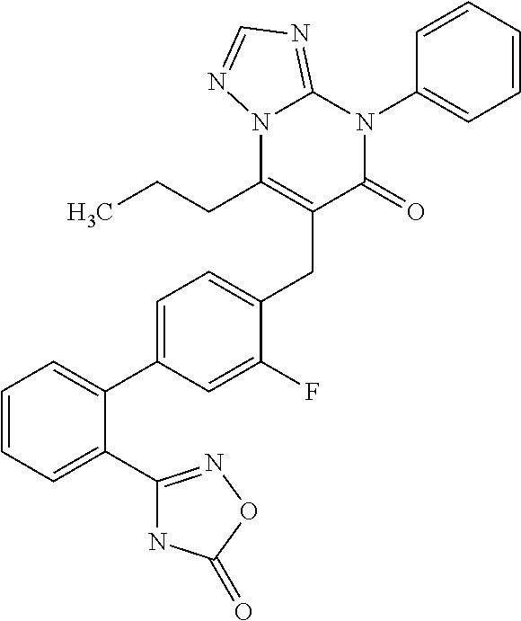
C1=C(C2=CC=CC=C2C2=NOC(=O)N2)C=C(F)C(CC2=C(CCC)N3C(=NC=N3)N(C3=CC=CC=C3)C2=O)=C1
